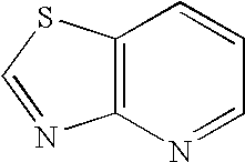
C12=C(N=CC=C1)N=CS2
